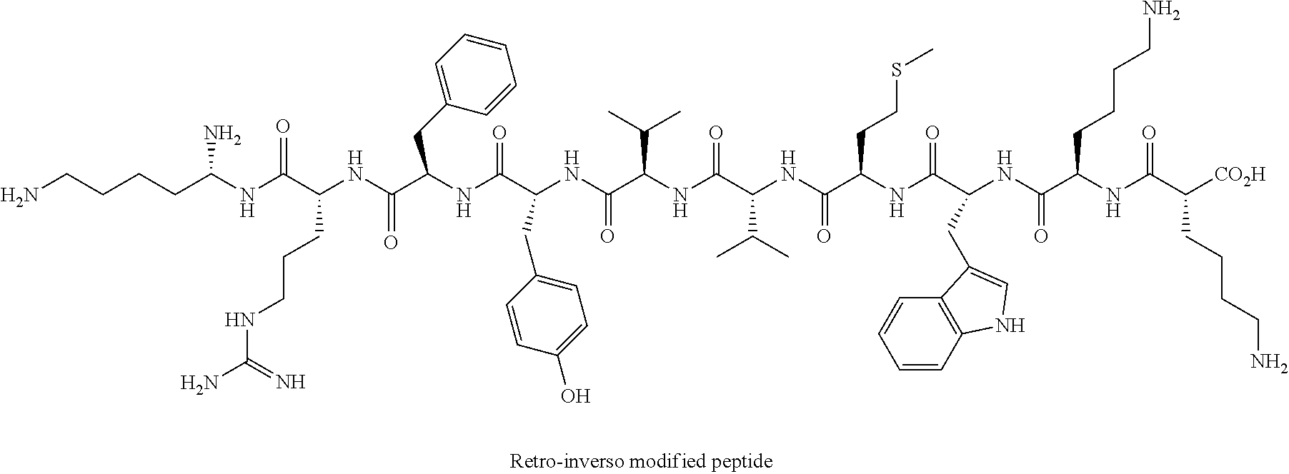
NCCCCC(NC(C(NC(C(NC(C(NC(C(NC(C(NC(C(NC(=O)C(NC(C(NC(C([CO2H])CCCCN)=O)CCCCN)=O)CC1=CNC2=C1C=CC=C2)CCSC)=O)C(C)C)=O)C(C)C)=O)CC1=CC=C(O)C=C1)=O)CC1=CC=CC=C1)=O)CCCNC(N)=N)=O)N
